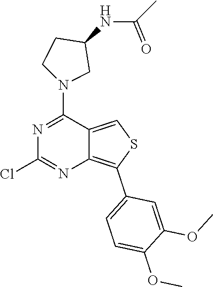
C(NC1CCN(C2=NC(Cl)=NC3=C(C4=CC=C(OC)C(OC)=C4)SC=C23)C1)(C)=O
